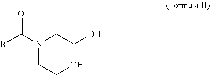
[R]C(N(CCO)CCO)=O
